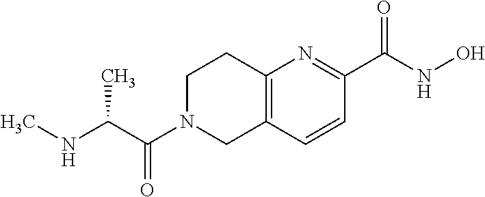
C12=C(C=CC(C(NO)=O)=N1)CN(C(C(NC)C)=O)CC2
